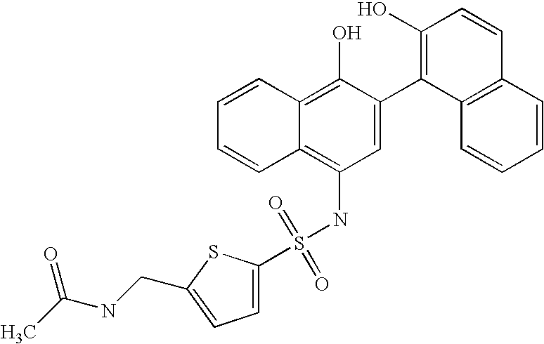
S(NC1=C2C(=C(O)C(C3=C(O)C=CC4=C3C=CC=C4)=C1)C=CC=C2)(=O)(=O)C1=CC=C(CNC(=O)C)S1
